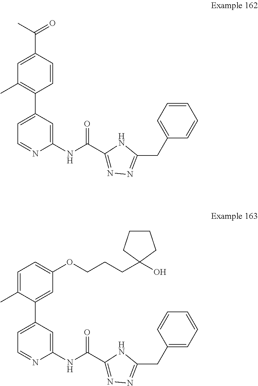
C1(C2=CC=NC(NC(C3=NN=C(CC4=CC=CC=C4)N3)=O)=C2)=C(C)C=C(C(C)=O)C=C1.C1(C2=CC=NC(NC(C3=NN=C(CC4=CC=CC=C4)N3)=O)=C2)=CC(OCCCC2(O)CCCC2)=CC=C1C
